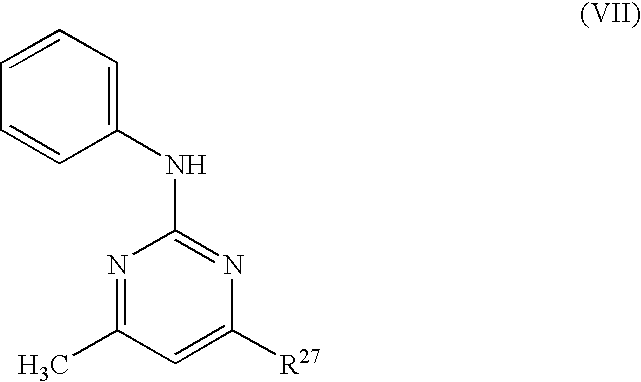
N1=C(C)C=C([R27])N=C1NC1=CC=CC=C1
